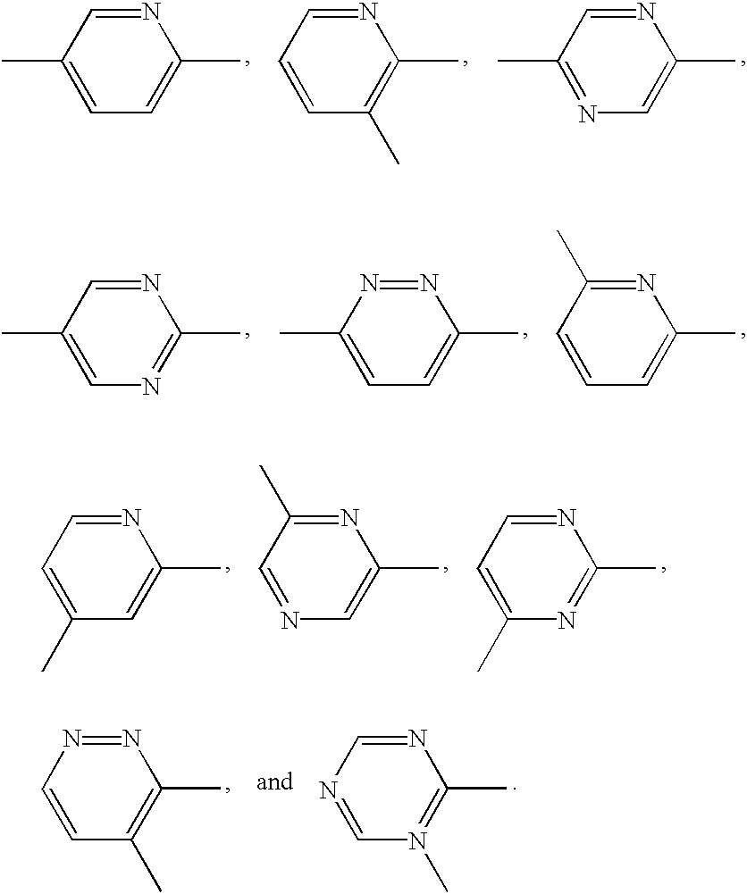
N1=CC(C)=CC=C1C.N1=CC=CC(C)=C1C.N1=CC(C)=NC=C1C.N1=CC(C)=CN=C1C.N1=NC(C)=CC=C1C.N1=C(C)C=CC=C1C.N1=CC=C(C)C=C1C.N1=C(C)C=NC=C1C.N1=CC=C(C)N=C1C.N1=NC=CC(C)=C1C.N1=CN=CN(C)=C1C
